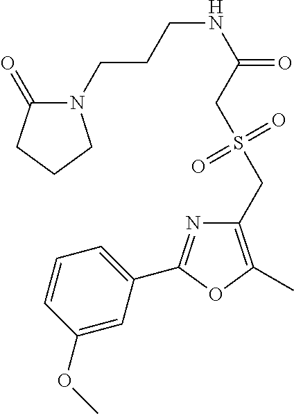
C1=CC(OC)=CC(C2=NC(CS(CC(NCCCN3C(=O)CCC3)=O)(=O)=O)=C(C)O2)=C1
